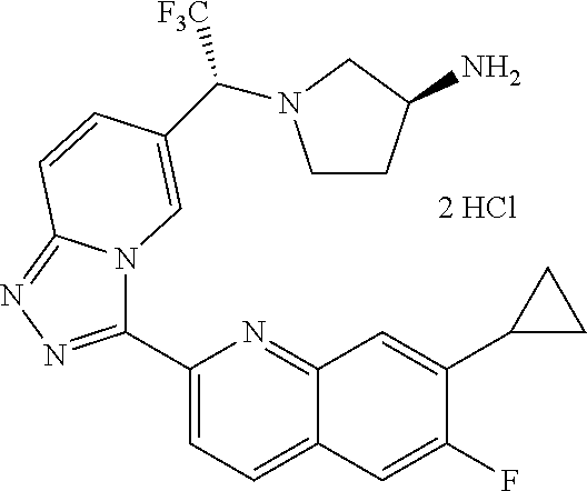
C1(C2=NN=C3N2C=C(C([F3C])N2CCC(N)C2)C=C3)=CC=C2C(=N1)C=C(C1CC1)C(F)=C2
